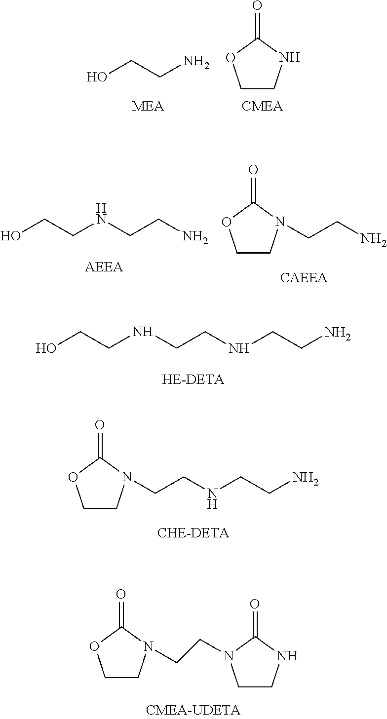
OCCN.C1CNC(=O)O1.OCCNCCN.C1CN(CCN)C(=O)O1.OCCNCCNCCN.C1CN(CCNCCN)C(=O)O1.C1CN(CCN2CCNC2=O)C(=O)O1
